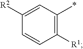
C1([R2])=CC(*)=C([R1])C=C1
